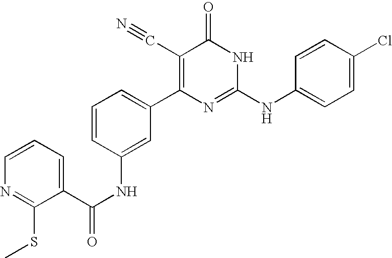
C1(NC(C2=CC=CN=C2SC)=O)=CC(C2=C(C#N)C(=O)NC(NC3=CC=C(Cl)C=C3)=N2)=CC=C1
